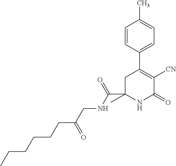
C(C1(C)NC(=O)C([CN])=C(C2=CC=C(C)C=C2)C1)(=O)NCC(CCCCCC)=O
